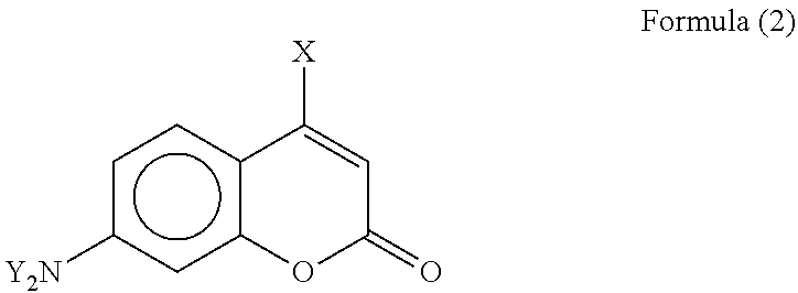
c1c([Y2N])cc2c(c1)C([X])=CC(=O)O2
